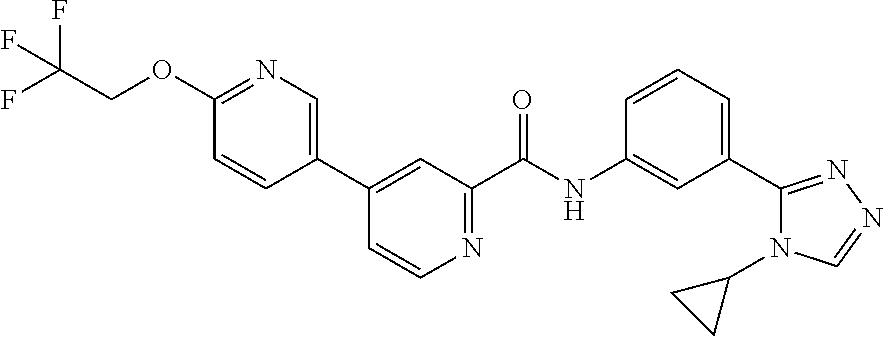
C1(C2=CN=C(OCC(F)(F)F)C=C2)=CC(C(NC2=CC(C3=NN=CN3C3CC3)=CC=C2)=O)=NC=C1
